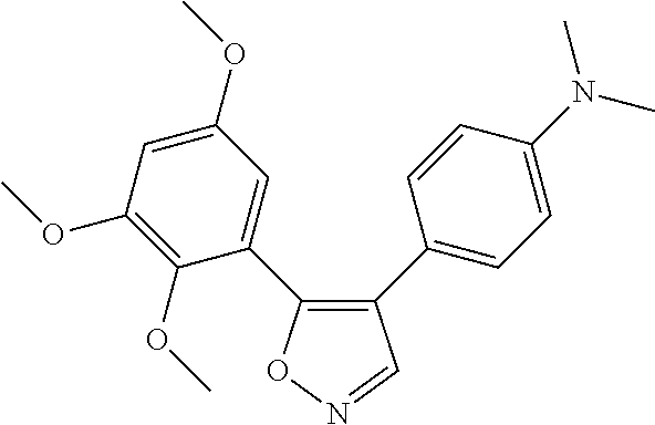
C1(C2=CC=C(N(C)C)C=C2)=C(C2=CC(OC)=CC(OC)=C2OC)ON=C1
